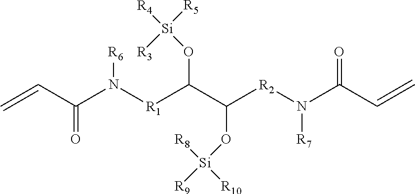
N([R1]C(C(O[Si]([R9])([R10])[R8])[R2]N(C(C=C)=O)[R7])O[Si]([R4])([R5])[R3])([R6])C(C=C)=O
